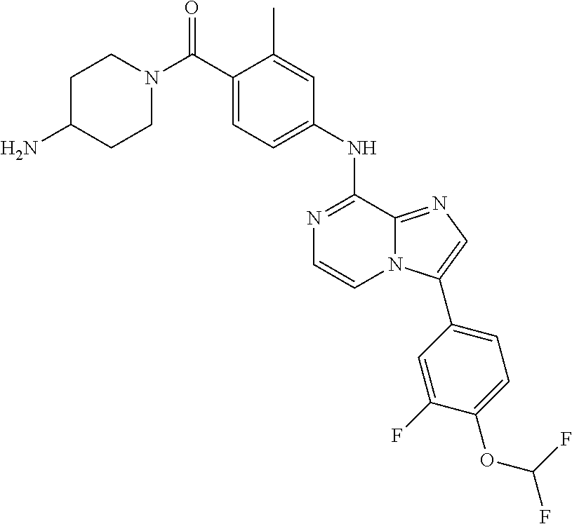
C1(C)=CC(NC2=NC=CN3C2=NC=C3C2=CC=C(OC(F)F)C(F)=C2)=CC=C1C(N1CCC(N)CC1)=O
